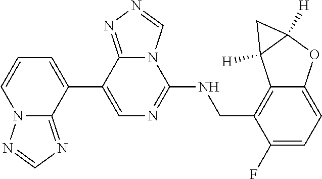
C12=CC=C(F)C(CNC3=NC=C(C4=CC=CN5C4=NC=N5)C4=NN=CN34)=C1C1([H])C([H])(O2)C1
